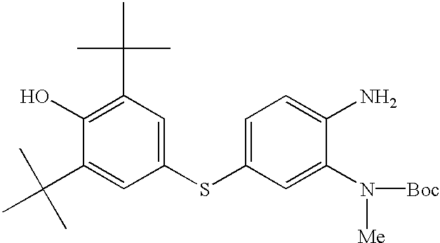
OC1=C(C(C)(C)C)C=C(SC2=CC=C(N)C(N([Me])[Boc])=C2)C=C1C(C)(C)C
